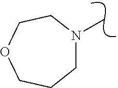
N1(C)CCCOCC1
